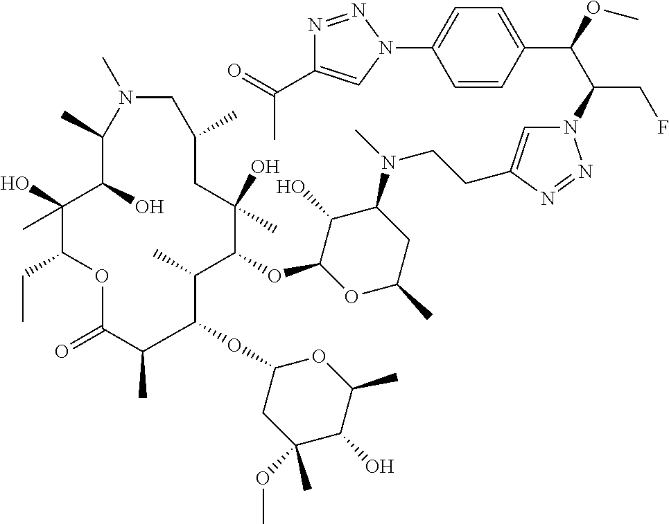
N1=NN(C(C(C2=CC=C(N3N=NC(C(=O)C)=C3)C=C2)OC)CF)C=C1CCN(C1C(O)C(OC2C(C)C(OC3CC(OC)(C)C(O)C(C)O3)C(C)C(=O)OC(CC)C(O)(C)C(O)C(C)N(C)CC(C)CC2(O)C)OC(C)C1)C
